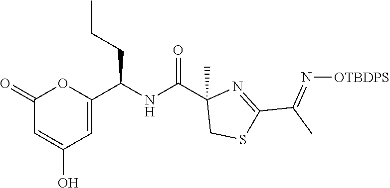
C1(=O)C=C(O)C=C(C(NC(C2(C)CSC(C(=N[OTBDPS])C)=N2)=O)CCC)O1
